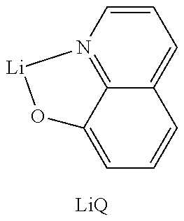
C1=C2C3=N(C=CC=C3C=C1)[Li]O2.[LiQ]
